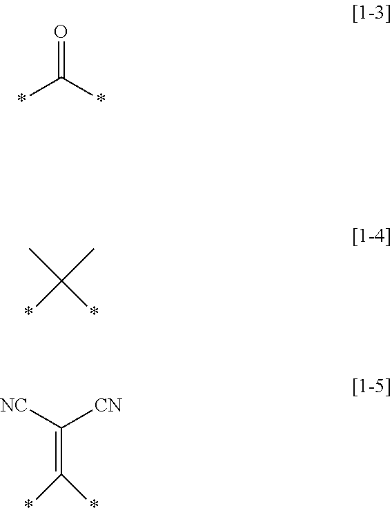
O=C(*)*.C(*)(*)(C)C.C(*)(*)=C([NC])[CN]
